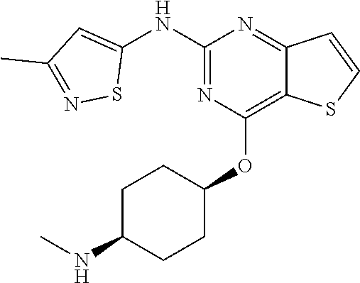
C1(NC2=CC(C)=NS2)=NC(OC2CCC(NC)CC2)=C2C(=N1)C=CS2
